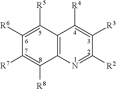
C1([R6])=C([R5])C2=C(C([R8])=C1[R7])N=C([R2])C([R3])=C2[R4]
